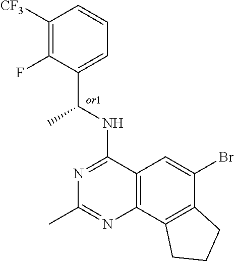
C1([CF3])=C(F)C(C(NC2=NC(C)=NC3=C2C=C(Br)C2=C3CCC2)C)=CC=C1
